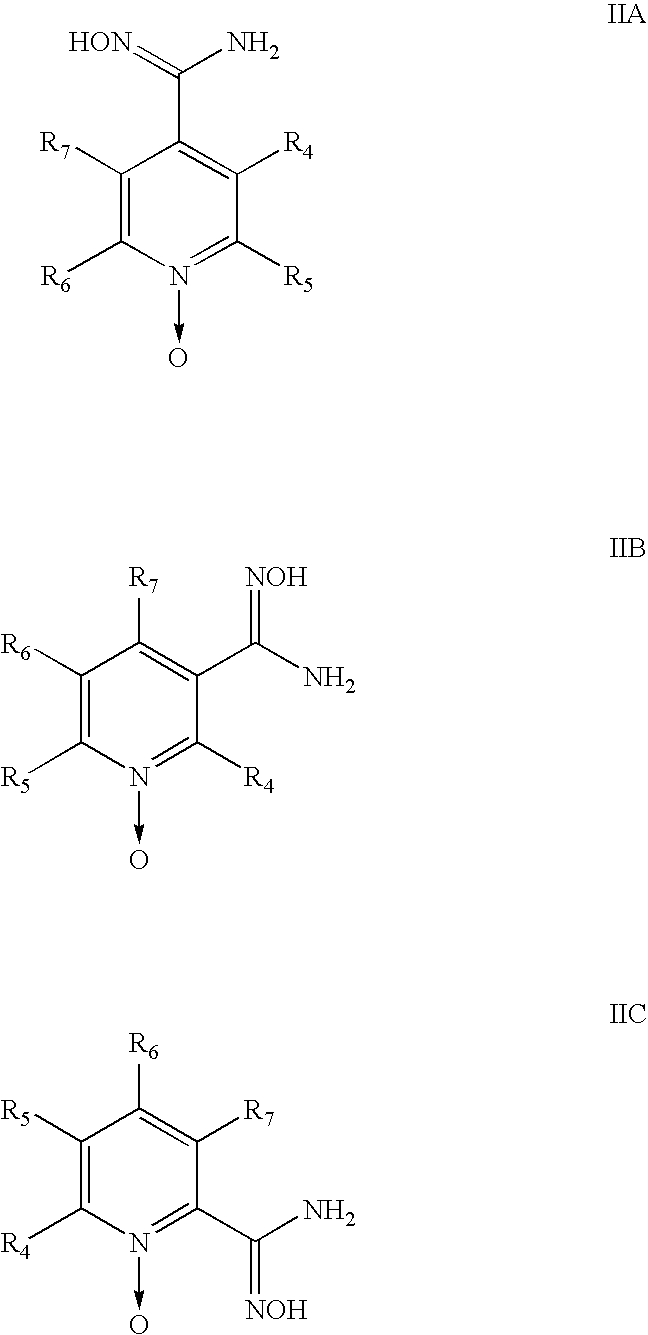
C1([R7])=C([R6])N(->O)=C([R5])C([R4])=C1C(N)=[HON].C1([R6])=C([R5])N(->O)=C([R4])C(C(=[NOH])N)=C1[R7].C1([R5])=C([R4])N(->O)=C(C(=[NOH])N)C([R7])=C1[R6]
